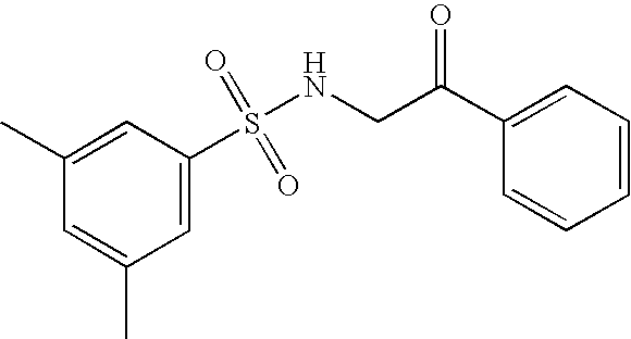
C1(C)=CC(S(NCC(C2=CC=CC=C2)=O)(=O)=O)=CC(C)=C1
